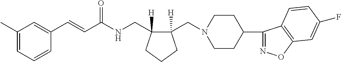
C1(C=CC(NCC2([H])C(CN3CCC(C4=NOC5=C4C=CC(F)=C5)CC3)([H])CCC2)=O)=CC(C)=CC=C1
